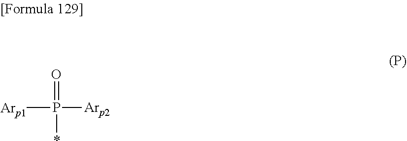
[Arp1]P([Arp2])(=O)*
